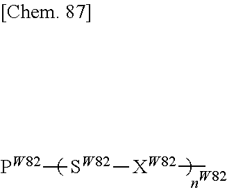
[XW82](C)[SW82][PW82]
